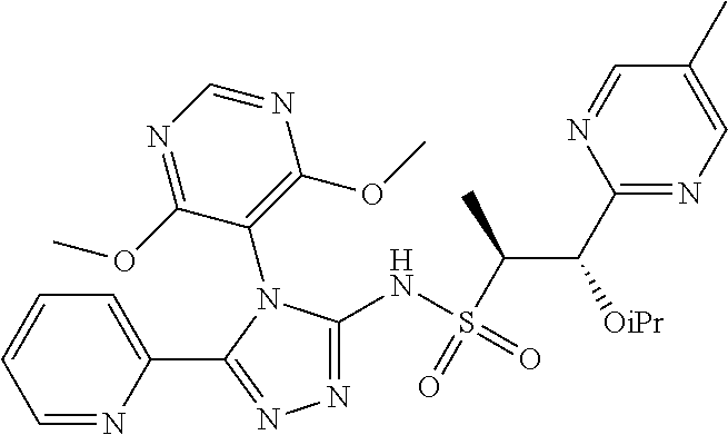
N1=C(NS(=O)(C(C)C([OiPr])C2=NC=C(C)C=N2)=O)N(C2=C(OC)N=CN=C2OC)C(C2=CC=CC=N2)=N1
